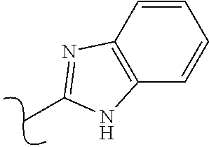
CC1=NC2=C(C=CC=C2)N1
